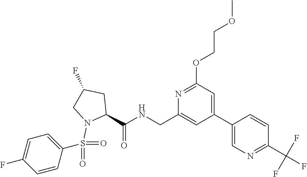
C(C1=CC(C2=CN=C(C(F)(F)F)C=C2)=CC(OCCOC)=N1)NC(C1CC(F)CN1S(=O)(=O)C1=CC=C(F)C=C1)=O
